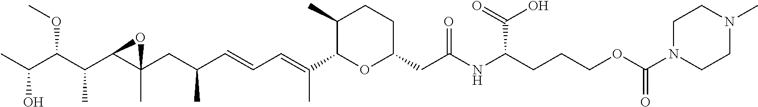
C1(C)C(C(=CC=CC(CC2(C)C(C(C(C(C)O)OC)C)O2)C)C)OC(CC(NC(CCCOC(N2CCN(C)CC2)=O)C(O)=O)=O)CC1
